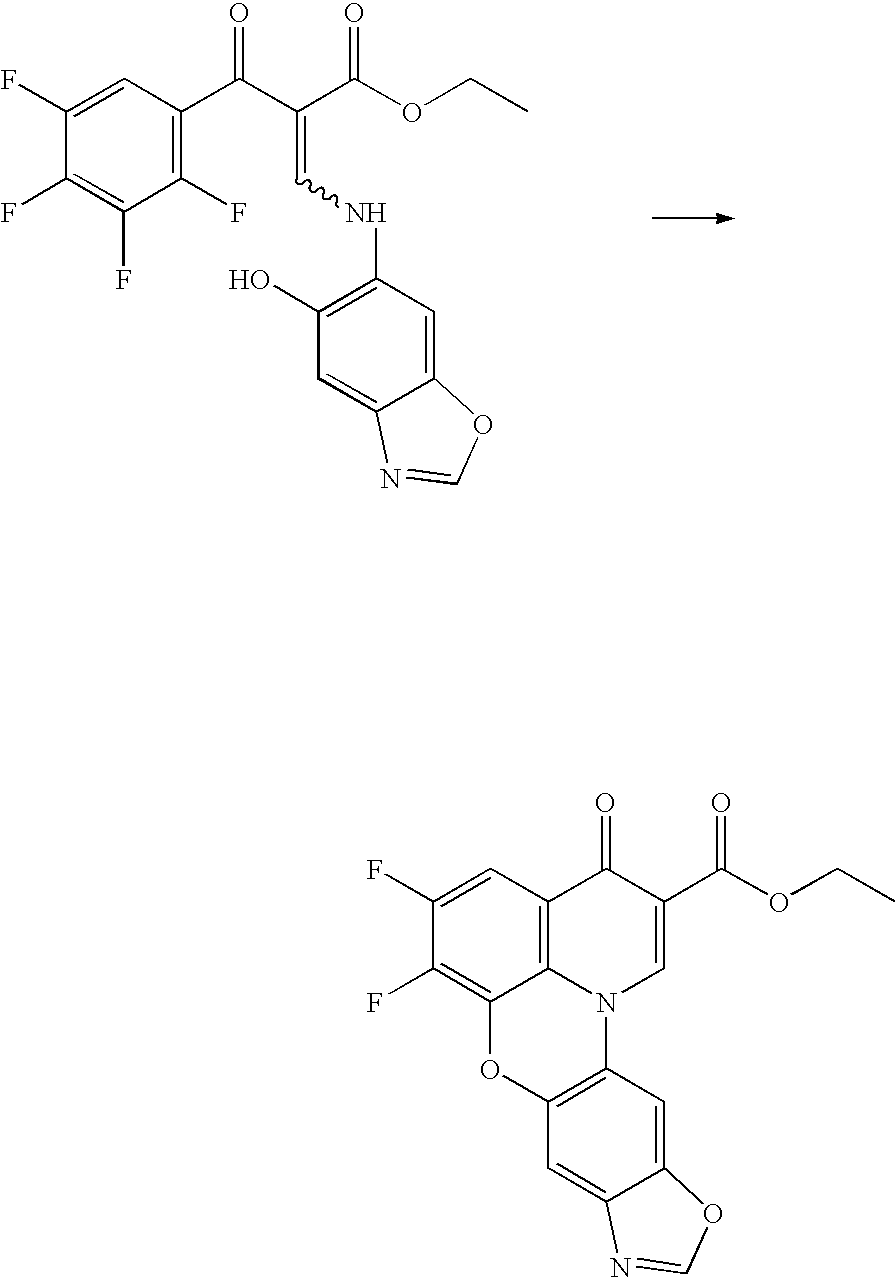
C1(F)=CC(C(C(=CNC2=C(O)C=C3C(=C2)OC=N3)C(OCC)=O)=O)=C(F)C(F)=C1F.C1(F)=CC2=C3C(=C1F)OC1=C(N3C=C(C(OCC)=O)C2=O)C=C2C(=C1)N=CO2
